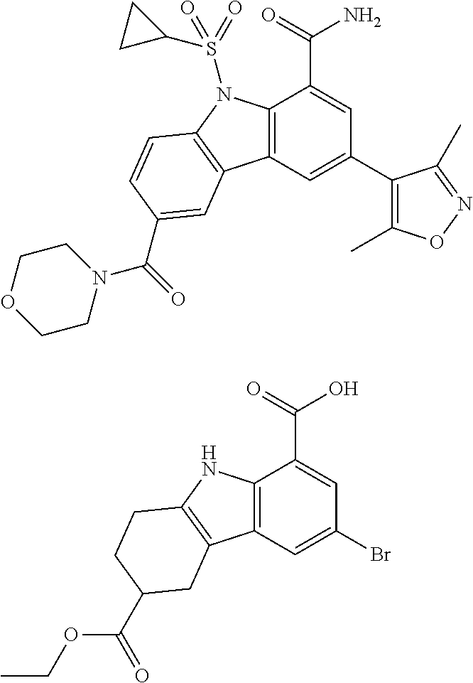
C12=C(C=C(C3=C(C)ON=C3C)C=C1C(=O)N)C1=C(N2S(C2CC2)(=O)=O)C=CC(C(=O)N2CCOCC2)=C1.C12=C(C=C(Br)C=C1C(O)=O)C1=C(N2)CCC(C(OCC)=O)C1
